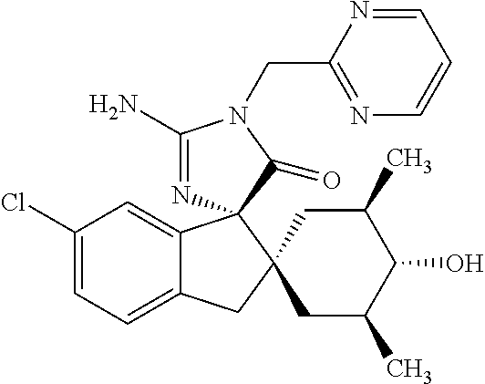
C1(Cl)=CC=C2C(=C1)C1(C3(C2)CC(C)C(O)C(C)C3)N=C(N)N(CC2=NC=CC=N2)C1=O
